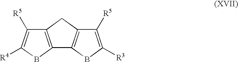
C12=C(CC3=C1BC([R3])=C3[R5])C([R5])=C([R4])B2
